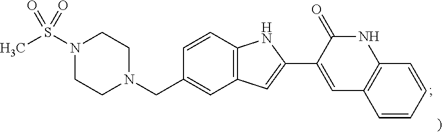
N1(S(C)(=O)=O)CCN(CC2=CC3=C(C=C2)NC(C2=CC4=C(NC2=O)C=CC=C4)=C3)CC1
